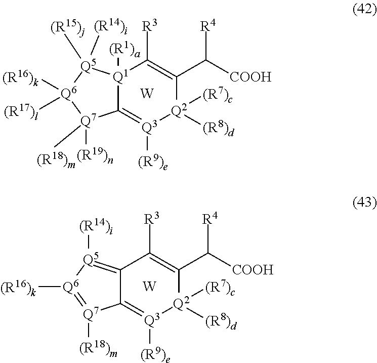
[Q1]12([(R1)a])C(=[Q3]([(R9)e])[Q2]([(R8)d])([(R7)c])C(C([COOH])[R4])=C1[R3])[Q7]([(R18)m])([(R19)n])[Q6]([(R16)k])([(R17)l])[Q5]2([(R14)i])[(R15)j].[W].C12=[Q5]([(R14)i])[Q6]([(R16)k])=[Q7]([(R18)m])C1=[Q3]([(R9)e])[Q2]([(R8)d])([(R7)c])C(C([COOH])[R4])=C2[R3].[W]
